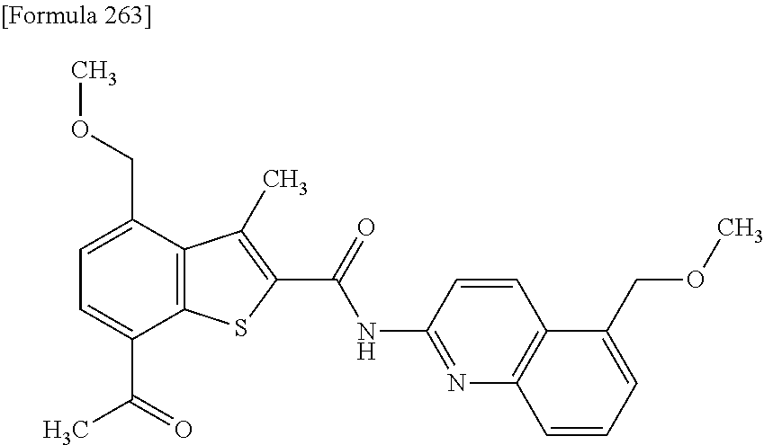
C1=C(C(=O)C)C2=C(C(COC)=C1)C(C)=C(C(=O)NC1=NC3=C(C=C1)C(COC)=CC=C3)S2
